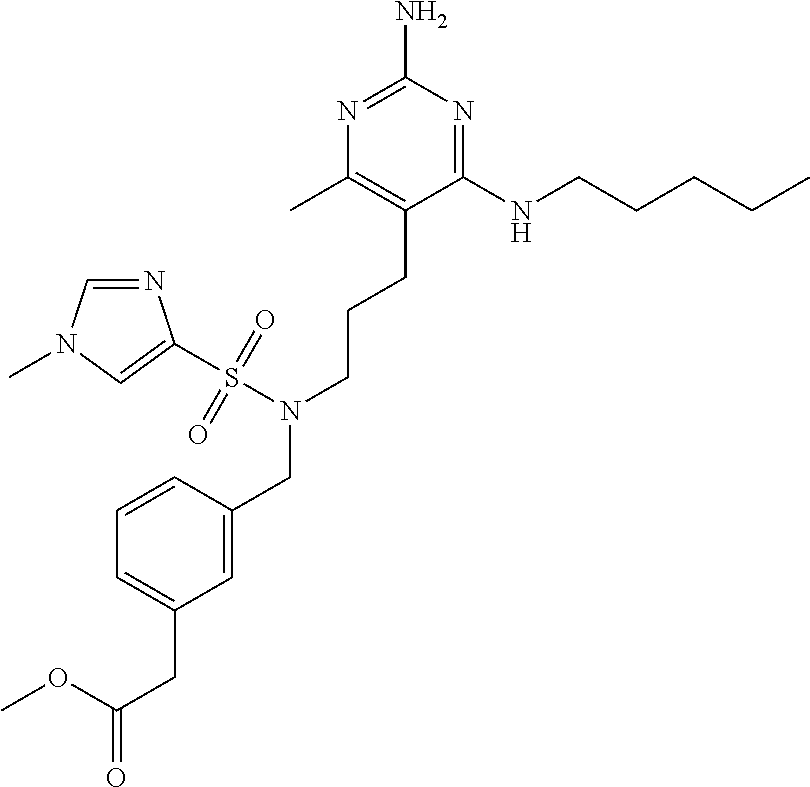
C1(NCCCCC)=NC(N)=NC(C)=C1CCCN(CC1=CC(CC(=O)OC)=CC=C1)S(=O)(=O)C1=CN(C)C=N1
